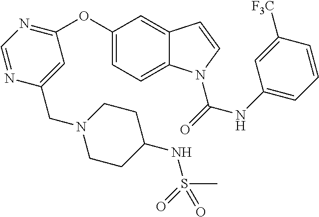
C1(OC2=NC=NC(CN3CCC(NS(=O)(=O)C)CC3)=C2)=CC=C2C(=C1)C=CN2C(=O)NC1=CC=CC([F3C])=C1
